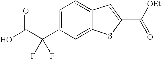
C1=C(C(C(O)=O)(F)F)C=C2C(=C1)C=C(C([OEt])=O)S2
